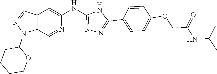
C1CCCOC1N1C2=C(C=N1)C=C(NC1=NN=C(C3=CC=C(OCC(NC(C)C)=O)C=C3)N1)N=C2
